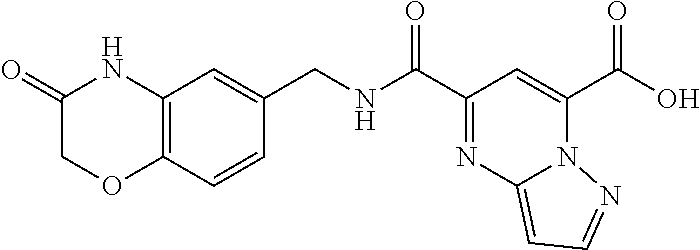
OC(C1=CC(C(NCC2=CC3=C(C=C2)OCC(=O)N3)=O)=NC2=CC=NN12)=O
